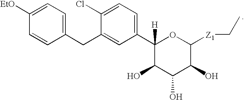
C1([EtO])=CC=C(CC2=CC(C3([H])C(O)C(O)C(O)C([Z1]CC)O3)=CC=C2Cl)C=C1
